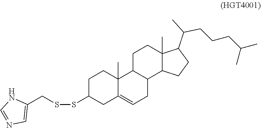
C1=NC=C(CSSC2CC3=CCC4C(C3(C)CC2)CCC2(C)C4CCC2C(CCCC(C)C)C)N1
